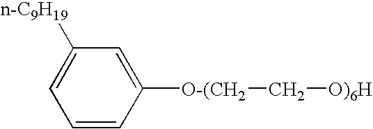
C1=C([O-(CH2]C[O)6H])C=CC=C1[n-C9H19]
